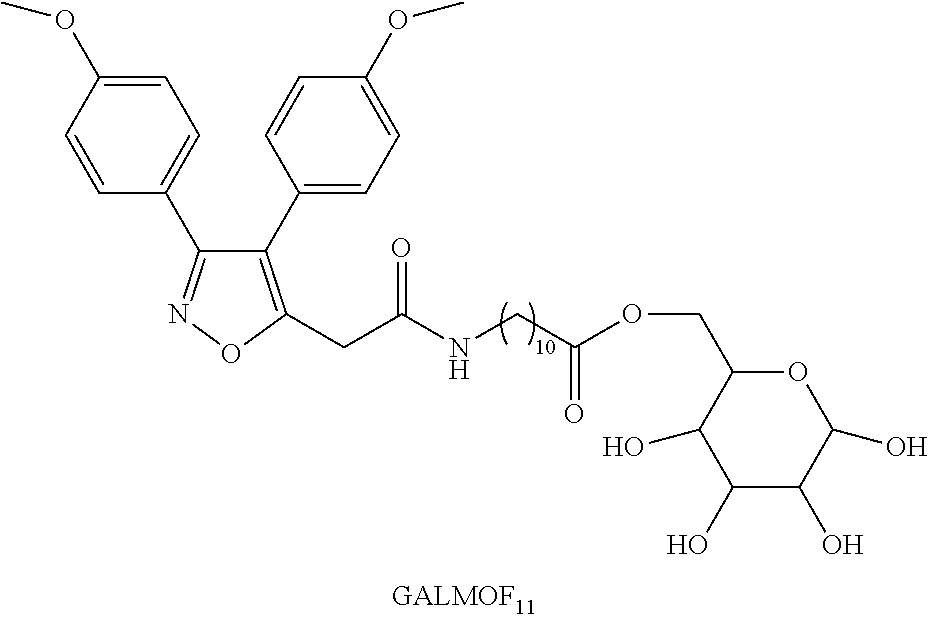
C1=CC(OC)=CC=C1C1=NOC(CC(NCC(OCC2C(O)C(O)C(O)C(O)O2)=O)=O)=C1C1=CC=C(OC)C=C1
